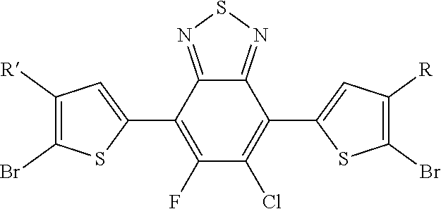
C12=NSN=C1C(C1=CC([R])=C(Br)S1)=C(Cl)C(F)=C2C1=CC([R])=C(Br)S1
